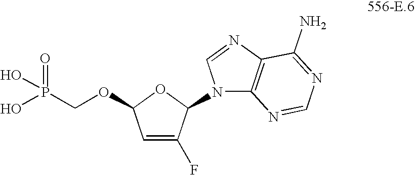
N1(C2C(F)=CC(OCP(=O)(O)O)O2)C2=C(N=C1)C(N)=NC=N2
